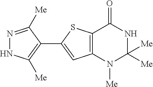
C12=C(C=C(C3=C([Me])NN=C3[Me])S1)N([Me])C([Me])([Me])NC2=O
